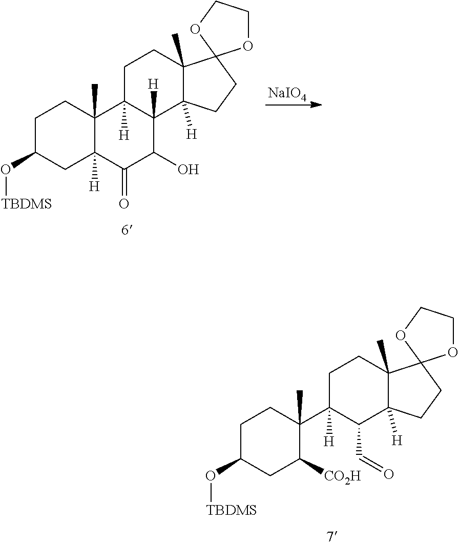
C1C(O[TBDMS])CC2([H])C(C)(C1)C1([H])C([H])(C(O)C2=O)C2([H])C(C)(CC1)C1(CC2)OCCO1.[NaIO4].C1C(O[TBDMS])CC([CO2H])C(C2([H])C(C=O)C3([H])C(C)(CC2)C2(CC3)OCCO2)(C)C1
